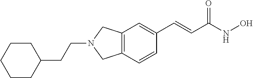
C12=C(C=CC(C=CC(NO)=O)=C1)CN(CCC1CCCCC1)C2
